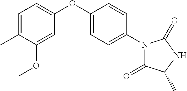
C1=C(OC2=CC=C(C)C(OC)=C2)C=CC(N2C(=O)C(C)NC2=O)=C1
